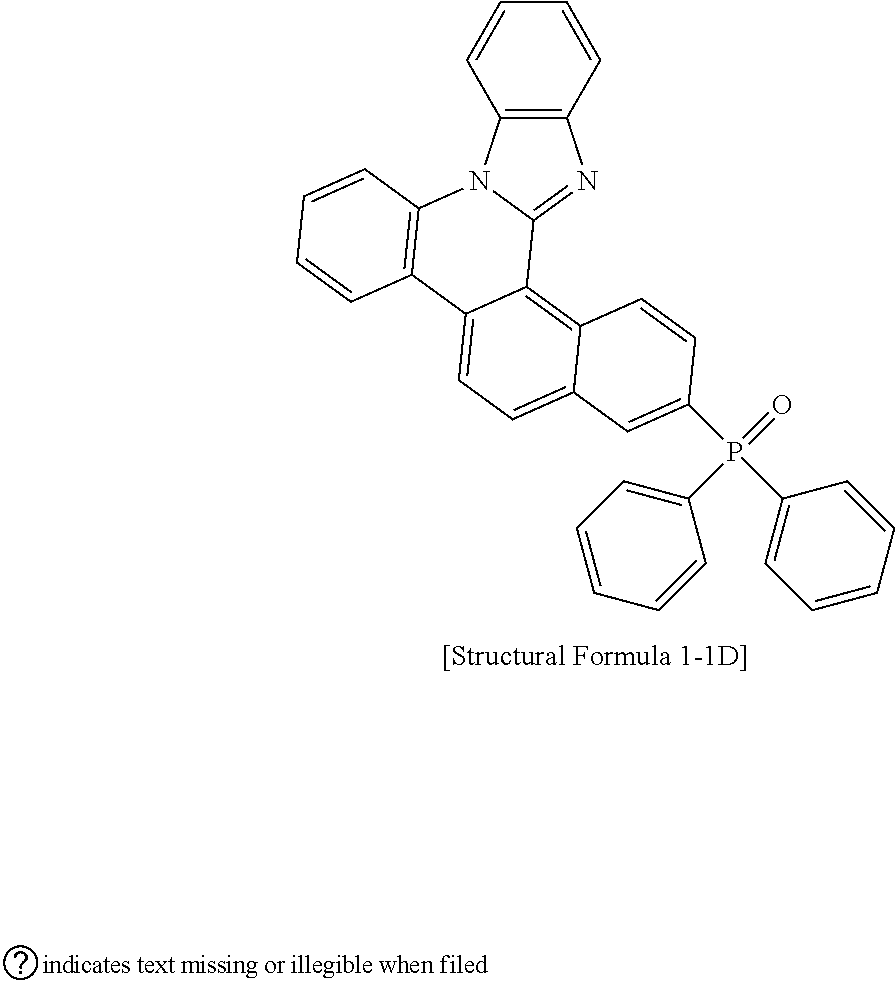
C1=CC2=C(C=C1)N=C1N2C2=C(C3=CC=C4C(=C13)C=CC(P(C1=CC=CC=C1)(=O)C1=CC=CC=C1)=C4)C=CC=C2
